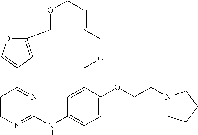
C12=COC(=C1)COCC=CCOCC1=CC(=CC=C1OCCN1CCCC1)NC1=NC=CC2=N1
